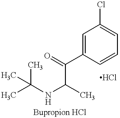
CC(NC(C)C(=O)C1=CC(Cl)=CC=C1)(C)C.Cl
